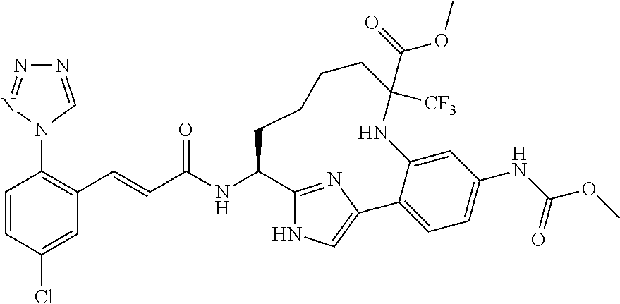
C1=CC(Cl)=CC(C=CC(NC2C3=NC(=CN3)C3=CC=C(NC(OC)=O)C=C3NC([CF3])(C(=O)OC)CCCC2)=O)=C1N1C=NN=N1
